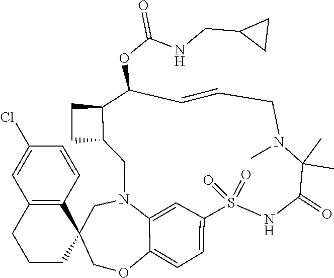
S1(=O)(=O)C2=CC=C3C(=C2)N(CC2(CO3)C3=C(CCC2)C=C(Cl)C=C3)CC2C(CC2)C(OC(NCC2CC2)=O)C=CCN(C)C(C)(C)C(=O)N1
